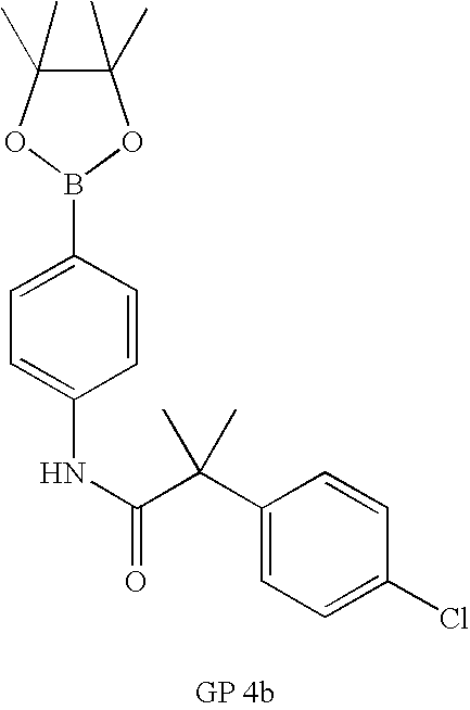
C1(C)(C)C(C)(C)OB(C2=CC=C(NC(=O)C(C3=CC=C(Cl)C=C3)(C)C)C=C2)O1
